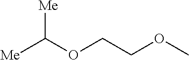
[Me]C(OCCOC)[Me]
